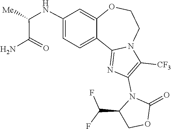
C1(=O)OCC(C(F)F)N1C1=C([CF3])N2C(=N1)C1=CC=C(NC(C(N)=O)[Me])C=C1OCC2
